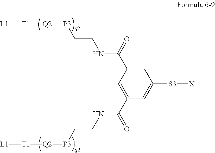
[P3]([Q2][T1][L1])CCNC(=O)C1=CC([S3][X])=CC(C(NCC[P3][Q2][T1][L1])=O)=C1
